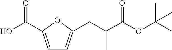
C1=C(C(O)=O)OC(CC(C(OC(C)(C)C)=O)C)=C1
